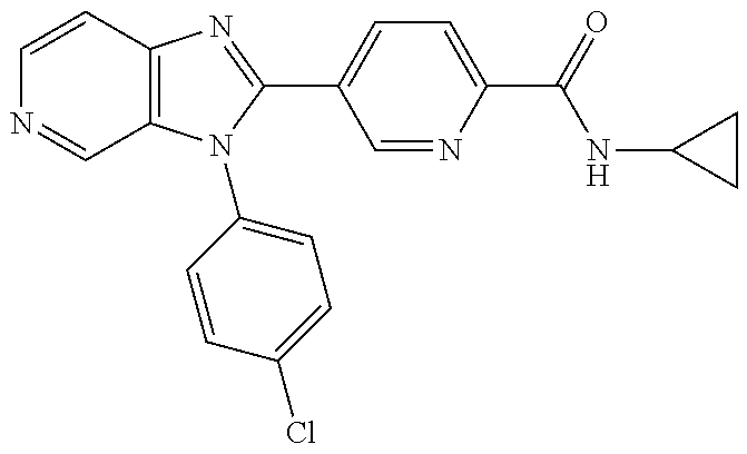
C12=C(N(C3=CC=C(Cl)C=C3)C(C3=CC=C(C(NC4CC4)=O)N=C3)=N1)C=NC=C2
